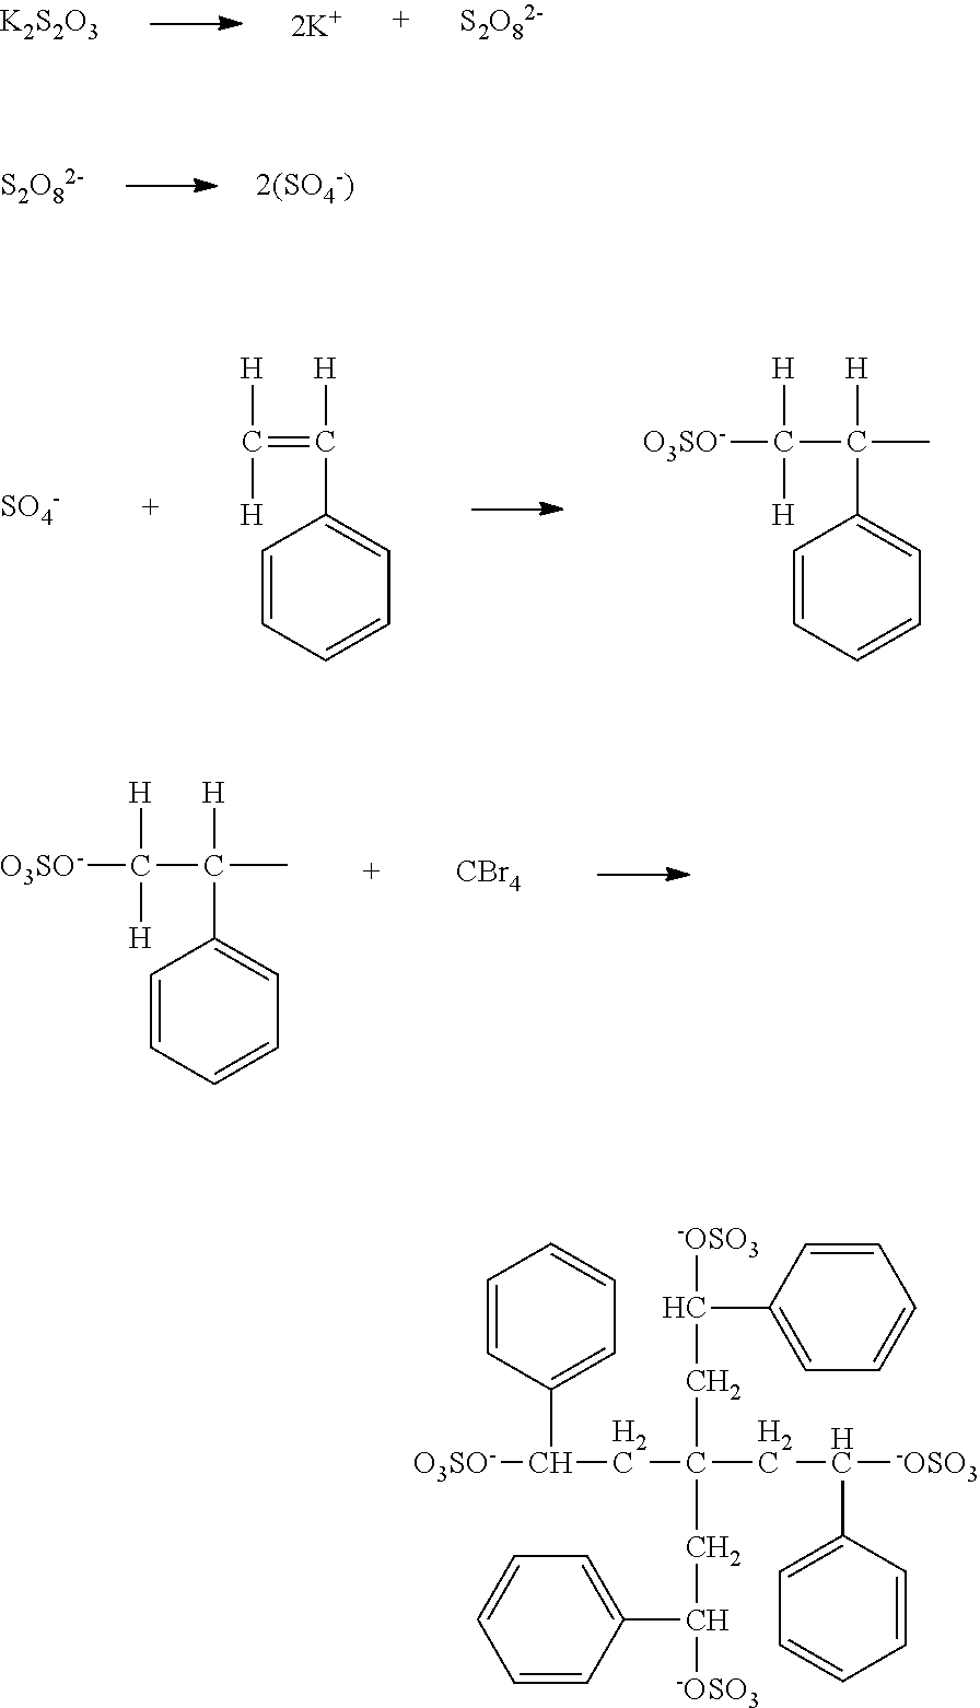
[S2O82-].[2(SO4-)].[SO4-].C1=CC=CC=C1C(=C([H])[H])[H].C1=CC=CC=C1C(C([H])([H])[O3SO-])([H])C.[K2S2O3].[S2O82-].[2K+].C1=CC=CC=C1C(C([H])([H])[O3SO-])([H])C.[CBr4].C1=CC=CC=C1C(CC(CC(C1=CC=CC=C1)[O3SO-])(CC(C1=CC=CC=C1)[-OSO3])CC(C1=CC=CC=C1)[-OSO3])[-OSO3]
